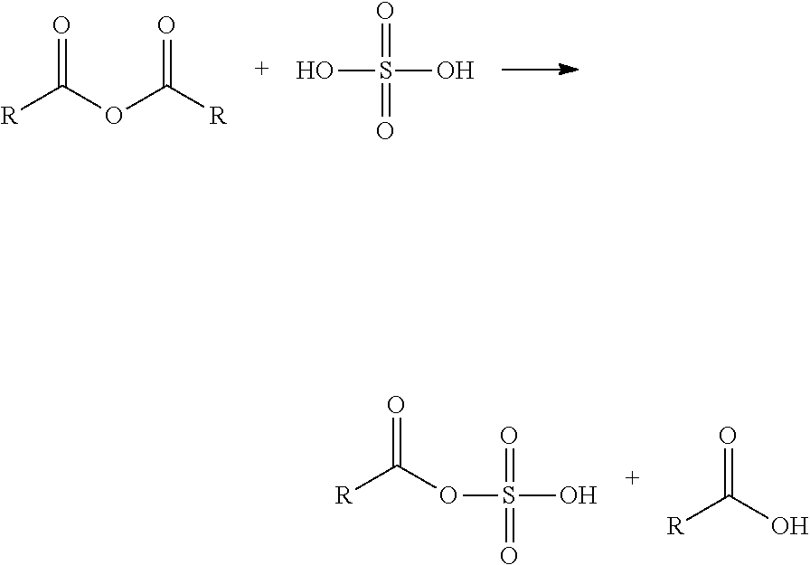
[R]C(OC([R])=O)=O.O=S(=O)(O)O.[R]C(=O)OS(=O)(=O)O.[R]C(=O)O
